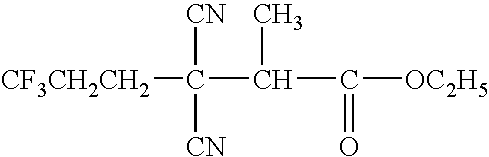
[CF3CH2CH2]C([CN])([CN])C(C(=O)[OC2H5])C
